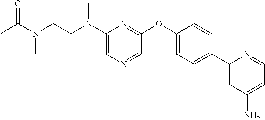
C1(N(CCN(C)C(=O)C)C)=CN=CC(OC2=CC=C(C3=CC(N)=CC=N3)C=C2)=N1
